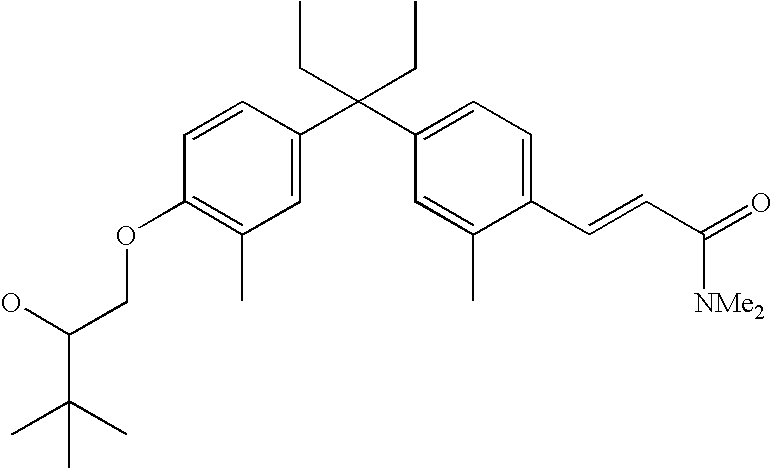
C1=C(C(C2=CC=C(C=CC(=O)[NMe2])C(C)=C2)(CC)CC)C=CC(OCC(C(C)(C)C)O)=C1C
